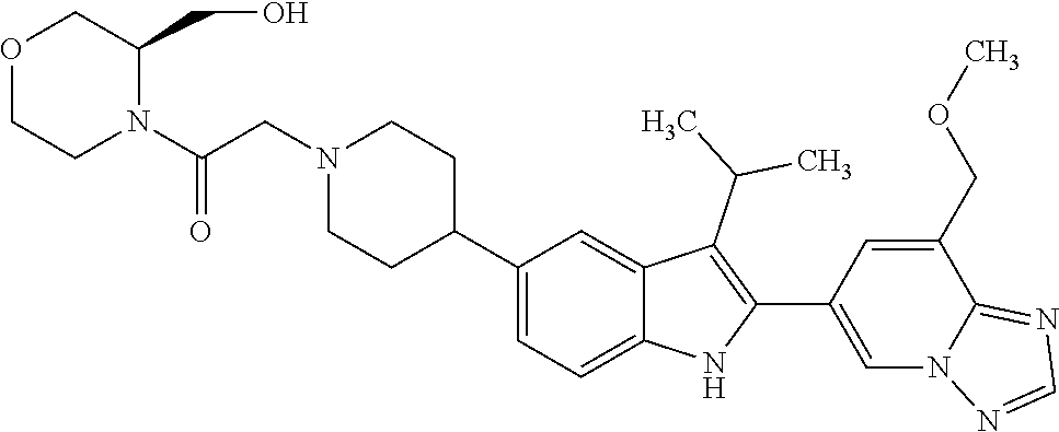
C1(C2CCN(CC(=O)N3C(CO)COCC3)CC2)=CC=C2C(=C1)C(C(C)C)=C(C1=CN3C(=NC=N3)C(COC)=C1)N2
